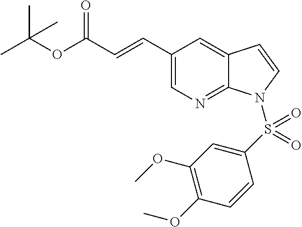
C(OC(C=CC1=CN=C2C(=C1)C=CN2S(C1=CC(OC)=C(OC)C=C1)(=O)=O)=O)(C)(C)C
